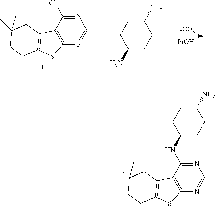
N1=C(Cl)C2=C(N=C1)SC1=C2CC(C)(C)CC1.[E].[iPrOH].[K2CO3].C1(N)CCC(N)CC1.N1=C(NC2CCC(N)CC2)C2=C(N=C1)SC1=C2CC(C)(C)CC1
